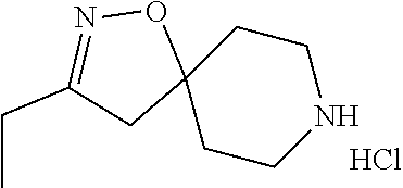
C1CNCCC12ON=C(CC)C2.Cl
